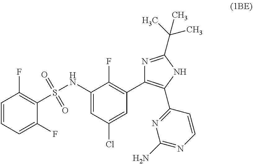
C1=CC=C(F)C(S(NC2=CC(Cl)=CC(C3=C(C4=NC(N)=NC=C4)NC(C(C)(C)C)=N3)=C2F)(=O)=O)=C1F
